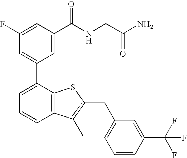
C1(F)=CC(C(NCC(N)=O)=O)=CC(C2=CC=CC3=C2SC(CC2=CC=CC(C(F)(F)F)=C2)=C3C)=C1
